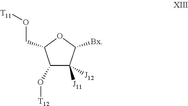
C1(O[T12])C([J12])([J11])C([Bx])OC1CO[T11]
